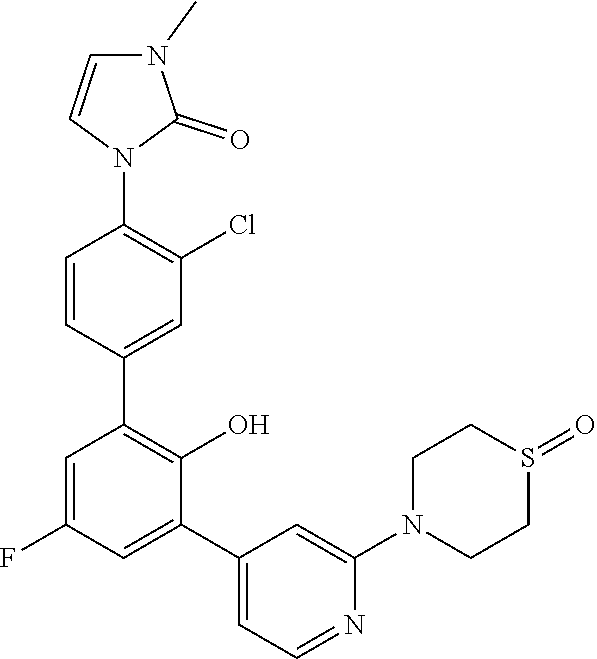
N1(C2=CC(C3=CC(F)=CC(C4=CC(Cl)=C(N5C=CN(C)C5=O)C=C4)=C3O)=CC=N2)CCS(=O)CC1
